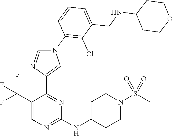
C1=C(C(F)(F)F)C(C2=CN(C3=C(Cl)C(CNC4CCOCC4)=CC=C3)C=N2)=NC(NC2CCN(S(C)(=O)=O)CC2)=N1
